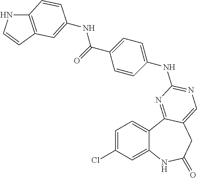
C1=C(Cl)C=C2C(=C1)C1=NC(NC3=CC=C(C(=O)NC4=CC5=C(NC=C5)C=C4)C=C3)=NC=C1CC(=O)N2
